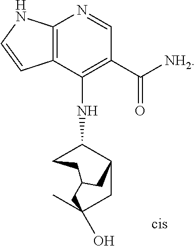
C12=C(C(NC3C4CC(C)(O)CC(CC3)C4)=C(C([NH2])=O)C=N1)C=CN2
